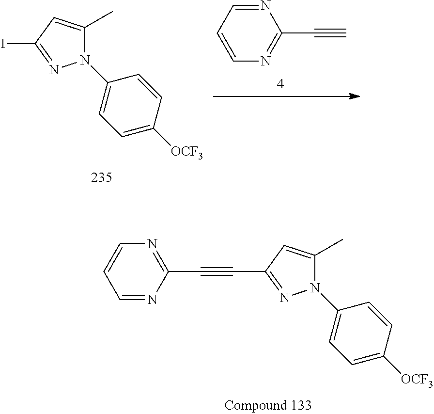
C#CC1=NC=CC=N1.IC1=NN(C2=CC=C([OCF3])C=C2)C(C)=C1.C(C1=NN(C2=CC=C([OCF3])C=C2)C(C)=C1)#CC1=NC=CC=N1
